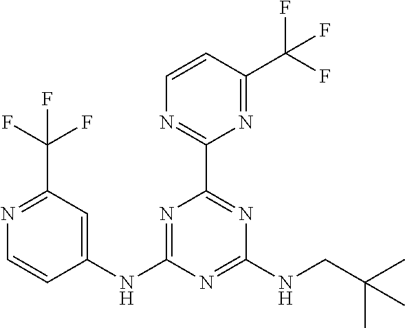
C1(NC2=NC(C3=NC=CC(C(F)(F)F)=N3)=NC(NCC(C)(C)C)=N2)=CC(C(F)(F)F)=NC=C1
